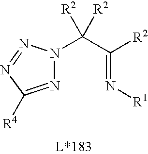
N(=C(C([R2])([R2])N1N=C([R4])N=N1)[R2])[R1]
